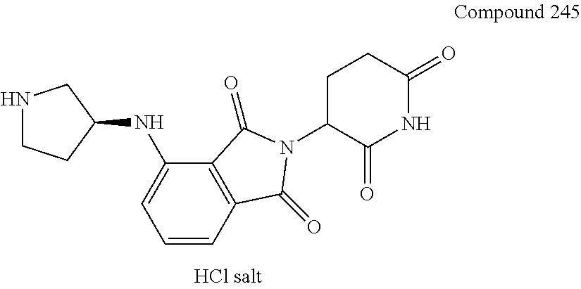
C12=C(C(=O)N(C3C(=O)NC(=O)CC3)C1=O)C(NC1CNCC1)=CC=C2
